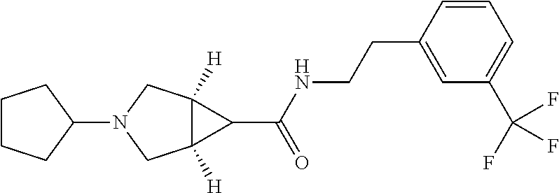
C1(N2CC3([H])C([H])(C2)C3C(NCCC2=CC(C(F)(F)F)=CC=C2)=O)CCCC1
